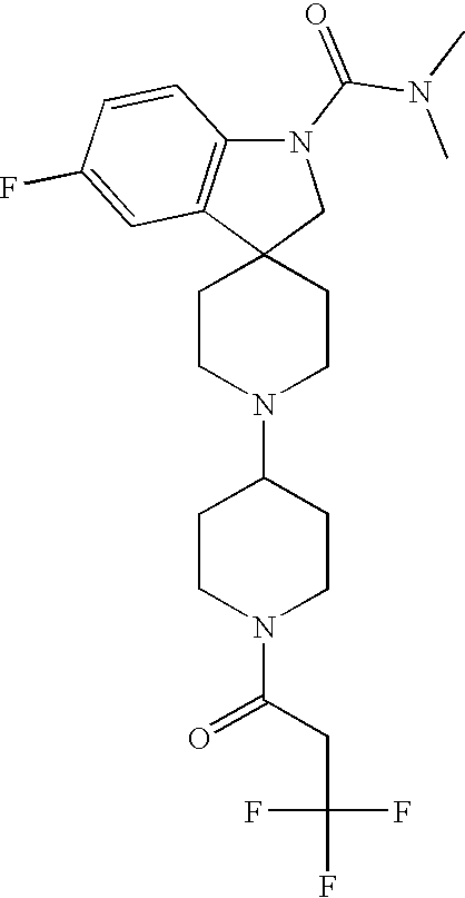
C12(CN(C(N(C)C)=O)C3=C1C=C(F)C=C3)CCN(C1CCN(C(CC(F)(F)F)=O)CC1)CC2
